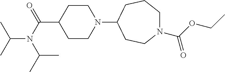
C1CN(C2CCN(C(OCC)=O)CCC2)CCC1C(=O)N(C(C)C)C(C)C
